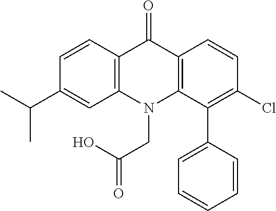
C12=C(N(CC(O)=O)C3=C(C1=O)C=CC(Cl)=C3C1=CC=CC=C1)C=C(C(C)C)C=C2
